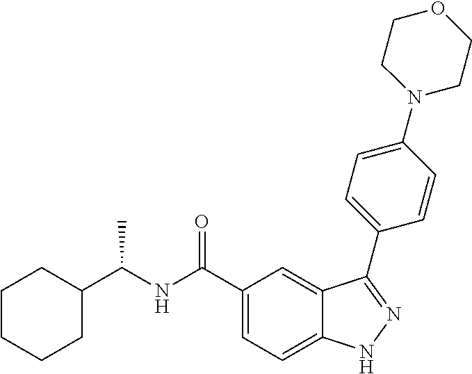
C1(C(NC(C2=CC=C3C(=C2)C(C2=CC=C(N4CCOCC4)C=C2)=NN3)=O)C)CCCCC1
